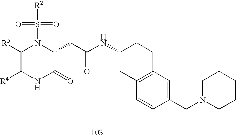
C1([R5])C([R4])NC(=O)C(CC(NC2CC3=C(CC2)C=C(CN2CCCCC2)C=C3)=O)N1S([R2])(=O)=O
